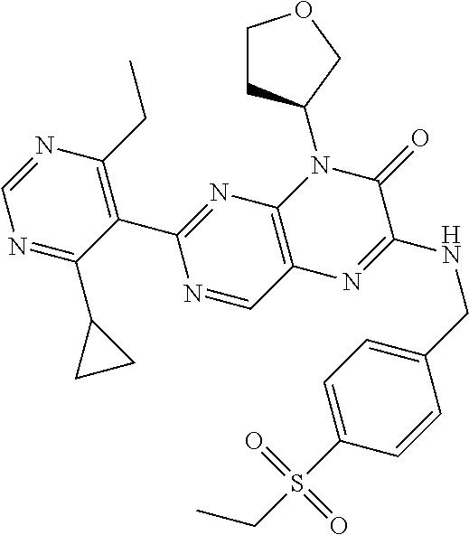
C1=NC(CC)=C(C2=NC3=C(C=N2)N=C(NCC2=CC=C(S(CC)(=O)=O)C=C2)C(=O)N3C2CCOC2)C(C2CC2)=N1
